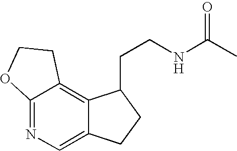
C12=NC=C3C(=C1CCO2)C(CCNC(C)=O)CC3
